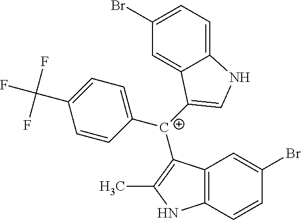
C12=C(C=CC(Br)=C1)NC(C)=C2[C+](C1=CC=C(C(F)(F)F)C=C1)C1=CNC2=CC=C(Br)C=C21
